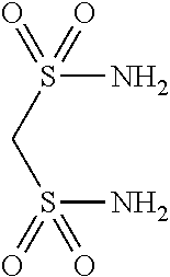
C(S(=O)(=O)N)S(=O)(N)=O
